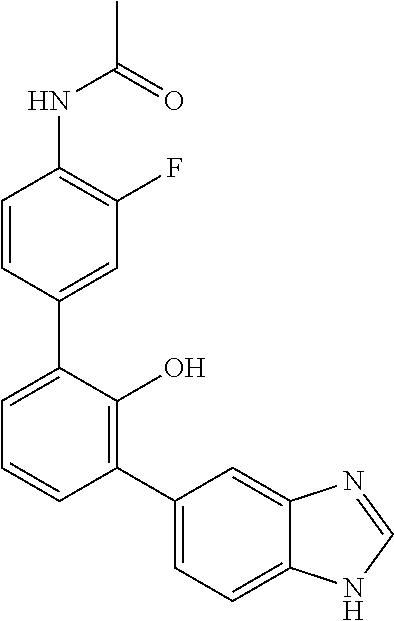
C1=NC2=CC(C3=C(O)C(C4=CC(F)=C(NC(=O)C)C=C4)=CC=C3)=CC=C2N1
